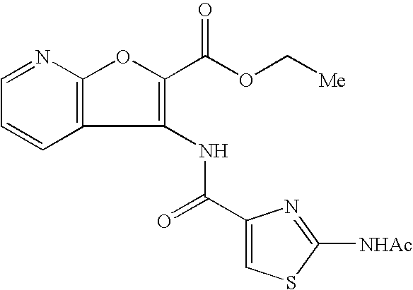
C12=C(N=CC=C1)OC(C(OC[Me])=O)=C2NC(=O)C1=CSC([NHAc])=N1
